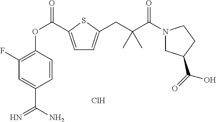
C1(F)=C(OC(=O)C2=CC=C(CC(C(=O)N3CC(C(=O)O)CC3)(C)C)S2)C=CC(C(N)=N)=C1.Cl
